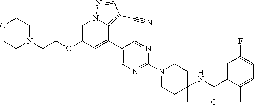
C1=C(OCCN2CCOCC2)C=C(C2=CN=C(N3CCC(NC(C4=CC(F)=CC=C4C)=O)(C)CC3)N=C2)C2=C(C#N)C=NN12
